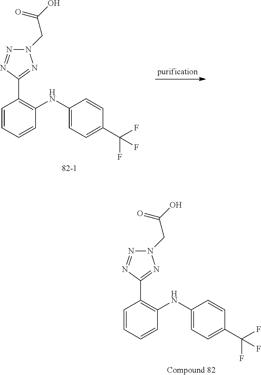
C1=CC=CC(NC2=CC=C(C(F)(F)F)C=C2)=C1C1=NN(CC(O)=O)N=N1.C1=CC=CC(NC2=CC=C(C(F)(F)F)C=C2)=C1C1=NN(CC(O)=O)N=N1
